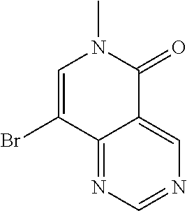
C1=C(Br)C2=NC=NC=C2C(=O)N1C
